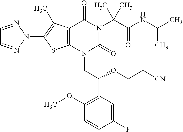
C12=C(C(C)=C(N3N=CC=N3)S1)C(=O)N(C(C(=O)NC(C)C)(C)C)C(=O)N2CC(C1=C(OC)C=CC(F)=C1)OCC[CN]
